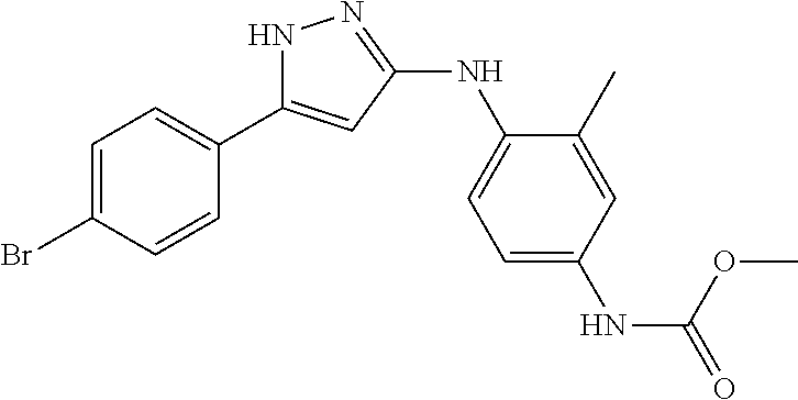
N1C(C2=CC=C(Br)C=C2)=CC(NC2=CC=C(NC(=O)OC)C=C2C)=N1
